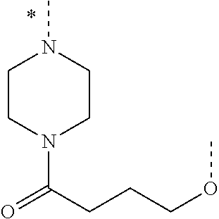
N1(C)CCN(C(CCCOC)=O)CC1
